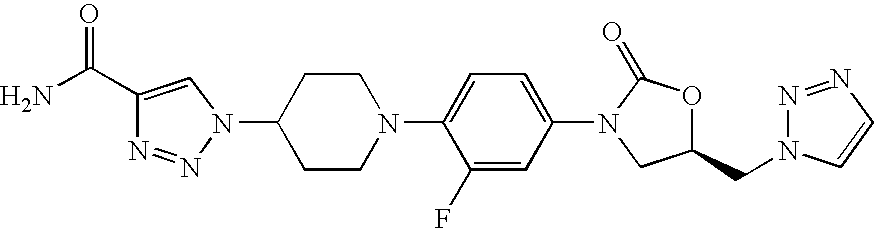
C1(C(N)=O)=CN(C2CCN(C3=CC=C(N4CC(CN5N=NC=C5)OC4=O)C=C3F)CC2)N=N1
